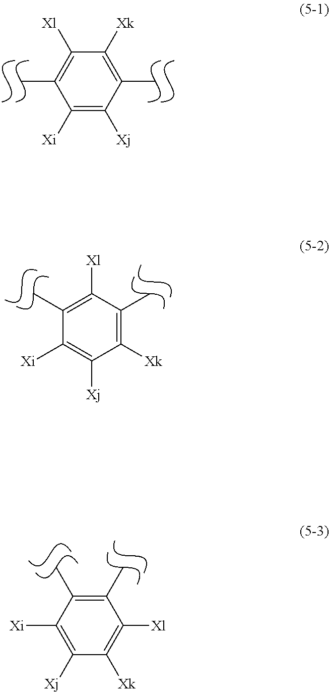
C1([Xi])=C([Xj])C(C)=C([Xk])C([Xl])=C1C.C1([Xl])=C(C)C([Xi])=C([Xj])C([Xk])=C1C.C1([Xj])=C([Xi])C(C)=C(C)C([Xl])=C1[Xk]
